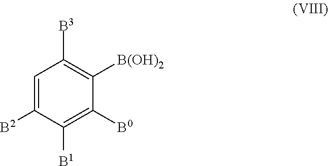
C1=C([B2])C([B1])=C([B0])C([B(OH)2])=C1[B3]
